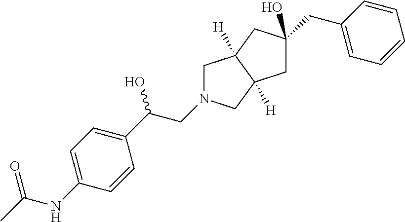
C1N(CC(C2=CC=C(NC(C)=O)C=C2)O)CC2([H])C1([H])CC(CC1=CC=CC=C1)(O)C2
